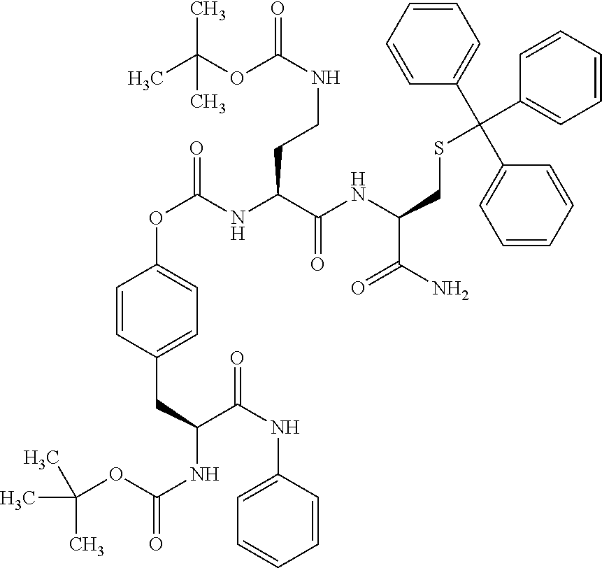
CC(C)(C)OC(NC(C(NC1=CC=CC=C1)=O)CC1=CC=C(OC(=O)NC(C(NC(CSC(C2=CC=CC=C2)(C2=CC=CC=C2)C2=CC=CC=C2)C(N)=O)=O)CCNC(=O)OC(C)(C)C)C=C1)=O
